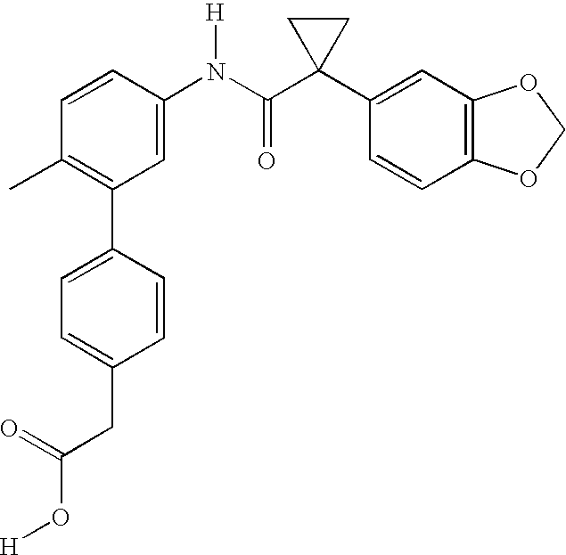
C1(N(C(C2(C3=CC4=C(C=C3)OCO4)CC2)=O)[H])=CC(C2=CC=C(CC(O[H])=O)C=C2)=C(C)C=C1
